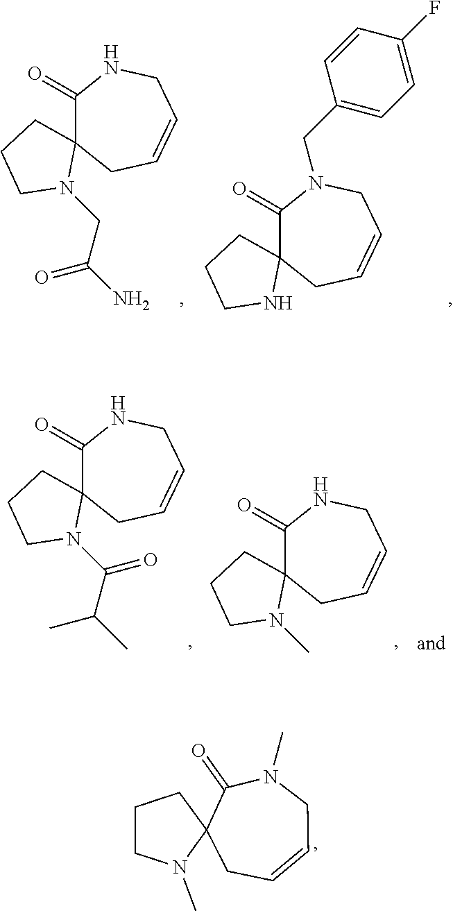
C1(=O)NCC=CCC12N(CC(N)=O)CCC2.C1(=O)N(CC2=CC=C(F)C=C2)CC=CCC12NCCC2.C1(=O)NCC=CCC12N(C(C(C)C)=O)CCC2.C1(=O)NCC=CCC12N(C)CCC2.C1(=O)N(C)CC=CCC12N(C)CCC2
